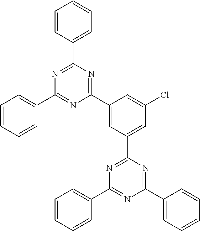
C1=CC(C2=NC(C3=CC=CC=C3)=NC(C3=CC(C4=NC(C5=CC=CC=C5)=NC(C5=CC=CC=C5)=N4)=CC(Cl)=C3)=N2)=CC=C1
